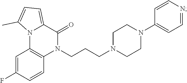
C1(F)=CC2=C(C=C1)N(CCCN1CCN(C3=CC=NC=C3)CC1)C(=O)C1=CC=C(C)N21
